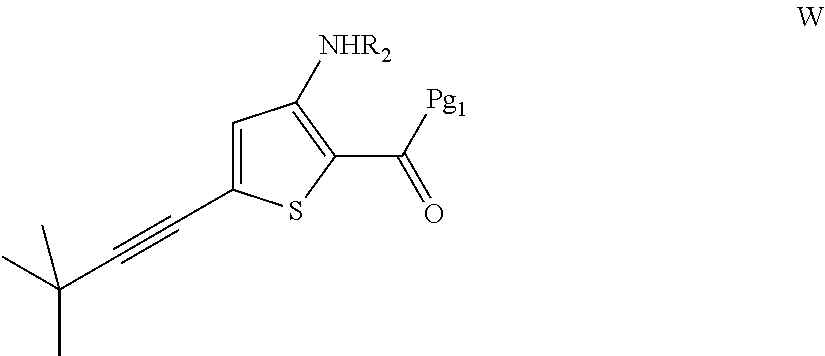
C1=C(C#CC(C)(C)C)SC(C([Pg1])=O)=C1[NHR2]
